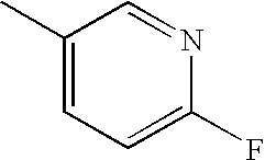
C1(C)=CC=C(F)N=C1
